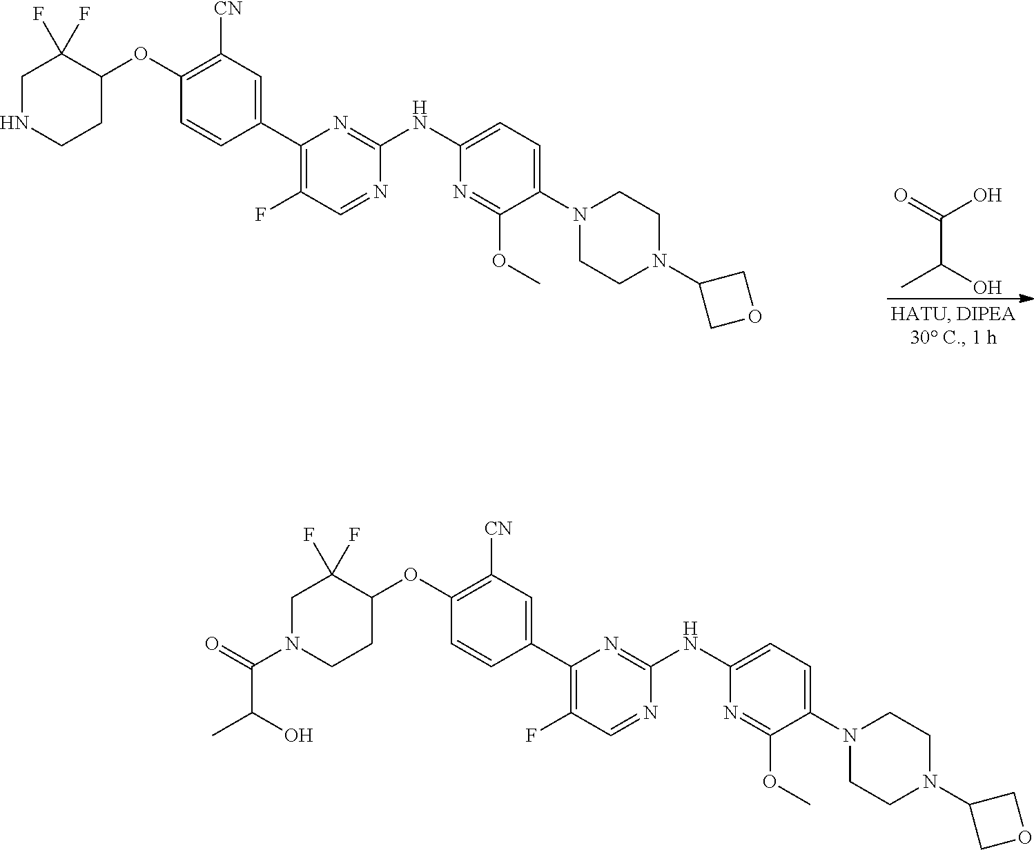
O=C(O)C(O)C.C1(C2=CC([CN])=C(OC3C(F)(F)CNCC3)C=C2)=C(F)C=NC(NC2=CC=C(N3CCN(C4COC4)CC3)C(OC)=N2)=N1.C1(C2=CC([CN])=C(OC3C(F)(F)CN(C(C(O)C)=O)CC3)C=C2)=C(F)C=NC(NC2=CC=C(N3CCN(C4COC4)CC3)C(OC)=N2)=N1
